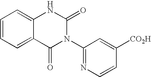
C1=CC=C2C(=C1)NC(=O)N(C1=NC=CC([CO2H])=C1)C2=O
